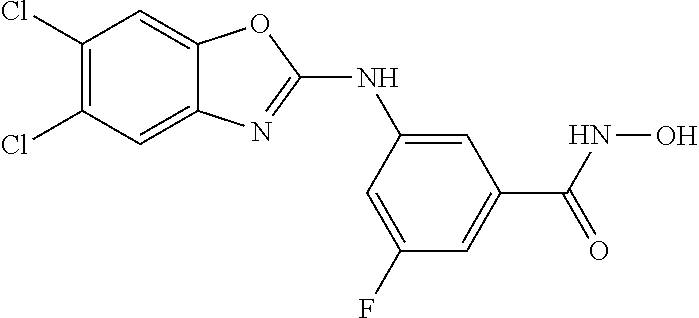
C1(Cl)=C(Cl)C=C2C(=C1)OC(NC1=CC(C(=O)NO)=CC(F)=C1)=N2
